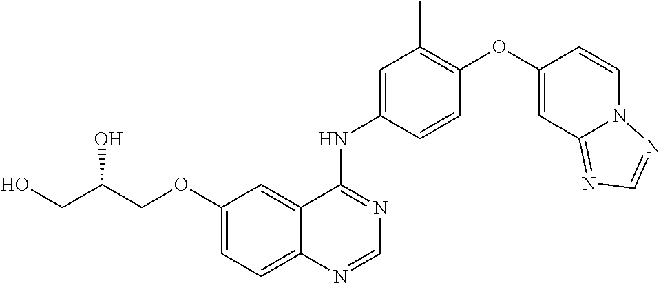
C12=CC=C(OCC(CO)O)C=C1C(NC1=CC(C)=C(OC3=CC4=NC=NN4C=C3)C=C1)=NC=N2
